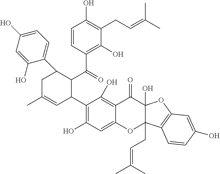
C1=C(O)C=C(O)C(C2CC(C)=CC(C3=C(O)C=C4C(=C3O)C(=O)C3(O)C(CC=C(C)C)(O4)C4=C(O3)C=C(O)C=C4)C2C(=O)C2=C(O)C(CC=C(C)C)=C(O)C=C2)=C1
